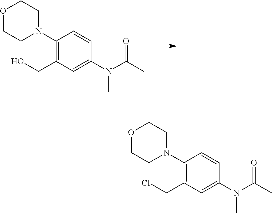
C1(N2CCOCC2)=C(CO)C=C(N(C(C)=O)C)C=C1.C1(N2CCOCC2)=C(CCl)C=C(N(C(C)=O)C)C=C1
